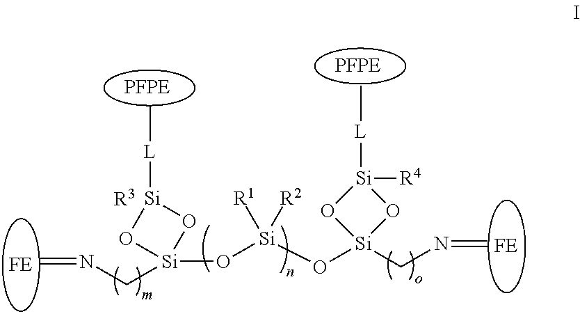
C=NC[Si]1(O[Si](O[Si]2(CN=C)O[Si]([R4])([L]C)O2)([R1])[R2])O[Si]([L]C)O1.[R3]
